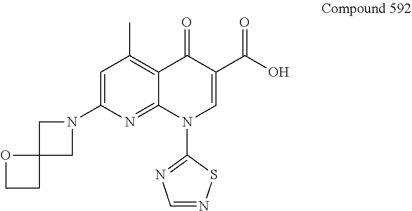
N1(C2=CC(C)=C3C(=N2)N(C2=NC=NS2)C=C(C(O)=O)C3=O)CC2(C1)OCC2
